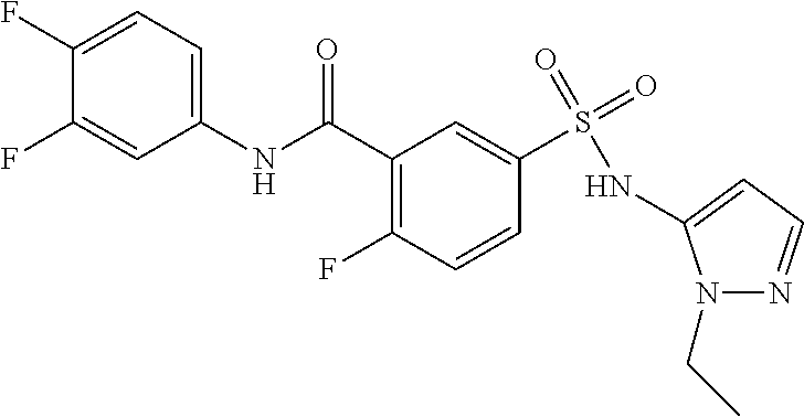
C1(F)=CC=C(NC(C2=C(F)C=CC(S(=O)(=O)NC3=CC=NN3CC)=C2)=O)C=C1F
